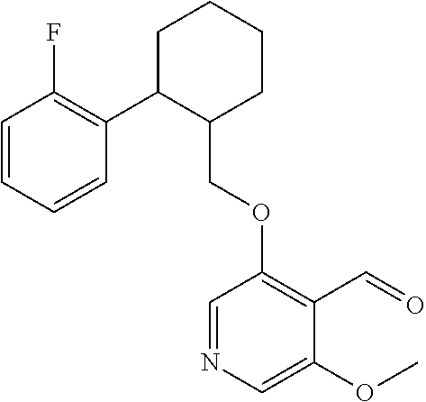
C1C(C2=C(F)C=CC=C2)C(COC2=C(C=O)C(OC)=CN=C2)CCC1
